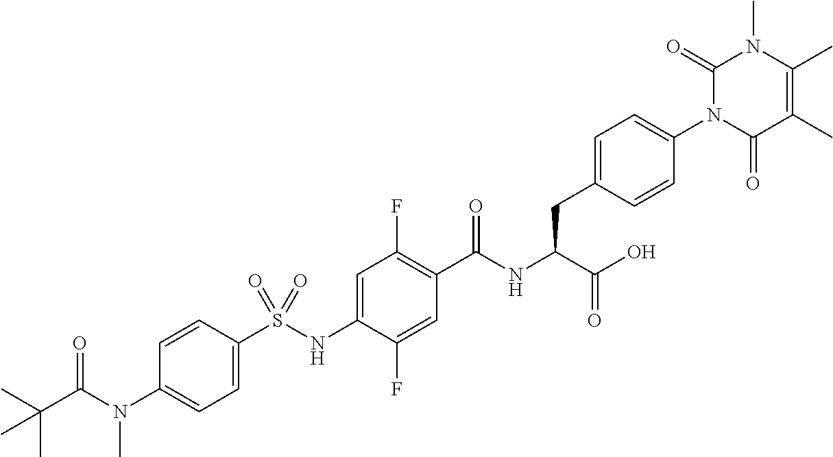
C1=C(S(NC2=CC(F)=C(C(NC(C(O)=O)CC3=CC=C(N4C(=O)C(C)=C(C)N(C)C4=O)C=C3)=O)C=C2F)(=O)=O)C=CC(N(C(C(C)(C)C)=O)C)=C1
